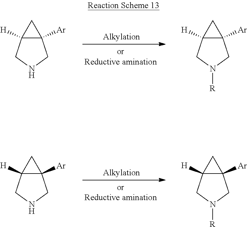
C12([Ar])C([H])(CNC1)C2.C12([Ar])C([H])(CN([R])C1)C2.C12([Ar])C([H])(CNC1)C2.C12([Ar])C([H])(CN([R])C1)C2
